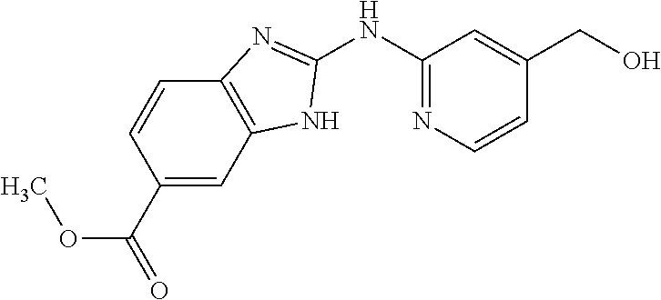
C1(NC2=NC=CC(CO)=C2)=NC2=C(N1)C=C(C(=O)OC)C=C2
